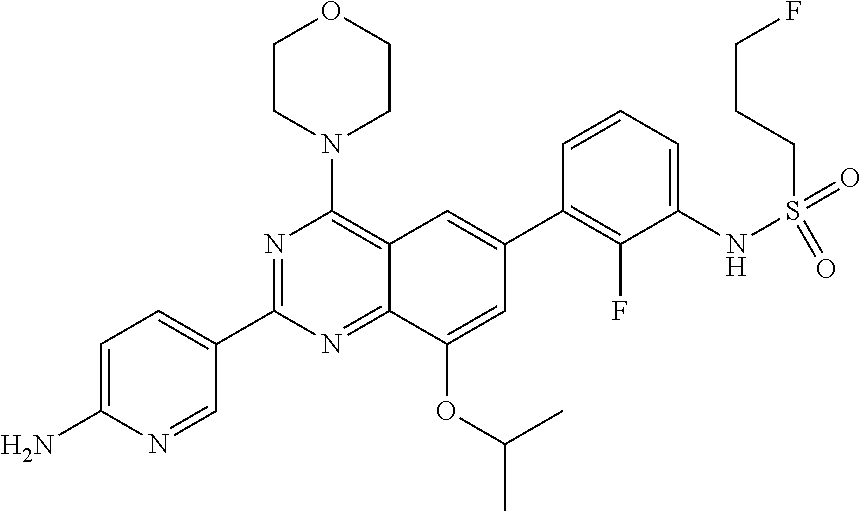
C1=C(N)N=CC(C2=NC(N3CCOCC3)=C3C(=N2)C(OC(C)C)=CC(C2=C(F)C(NS(=O)(=O)CCCF)=CC=C2)=C3)=C1
